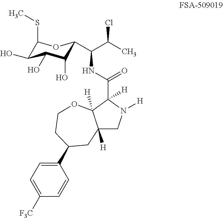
C1(SC)C(O)C(O)C(O)C(C(C(Cl)C)NC(=O)C2([H])N([H])CC3([H])C2([H])OCCC(C2=CC=C([F3C])C=C2)C3)O1
